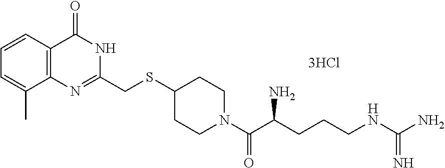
N1=C(CSC2CCN(C(=O)C(N)CCCNC(=N)N)CC2)NC(=O)C2=C1C(C)=CC=C2
